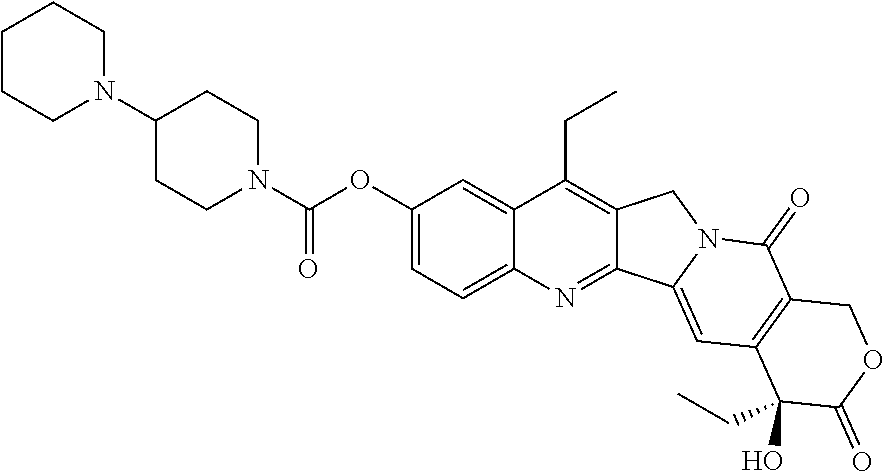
C1(OC(N2CCC(N3CCCCC3)CC2)=O)=CC=C2C(=C1)C(CC)=C1C(=N2)C2=CC3=C(C(=O)N2C1)COC(=O)C3(O)CC
